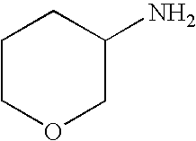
C1COCC(N)C1
